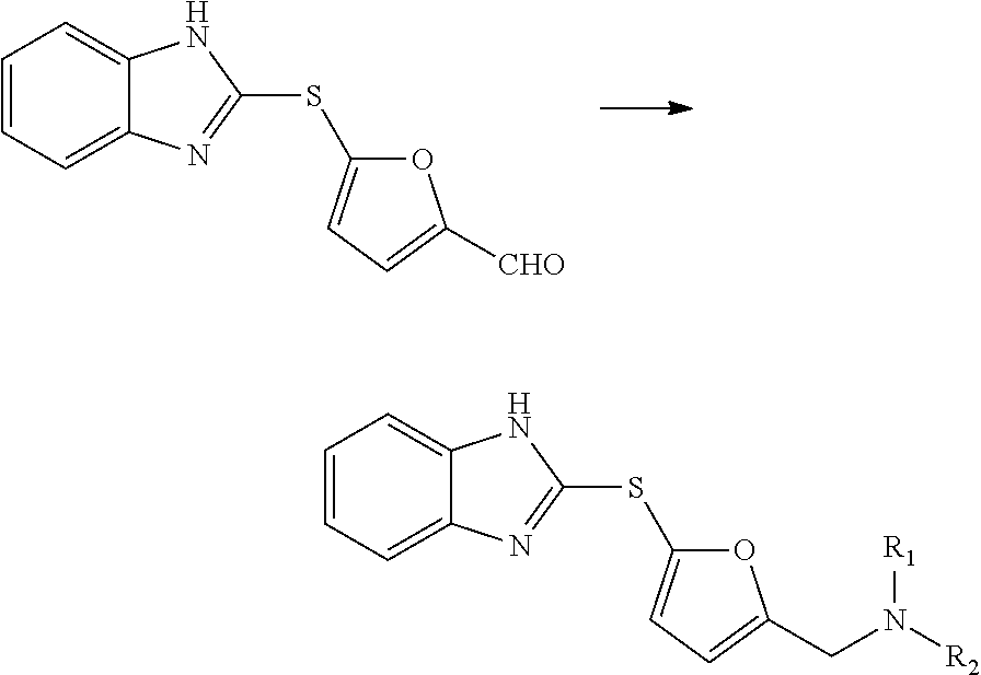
[CHO]C1=CC=C(SC2=NC3=CC=CC=C3N2)O1.C(C1=CC=C(SC2=NC3=CC=CC=C3N2)O1)N([R2])[R1]
